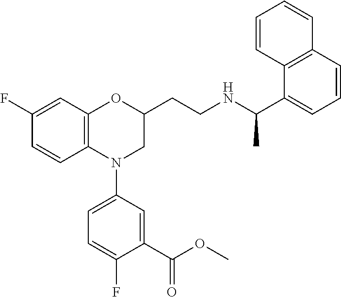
C1(F)=CC2=C(C=C1)N(C1=CC=C(F)C(C(OC)=O)=C1)CC(CCNC(C1=CC=CC3=C1C=CC=C3)C)O2
